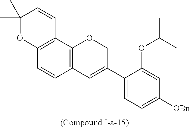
C12=C(C3=C(C=C1)C=C(C1=CC=C([OBn])C=C1OC(C)C)CO3)C=CC(C)(C)O2
